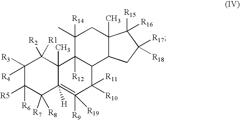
C12C3C(C)(CC([R14])(C)C1([R12])C1(C)C([R1])([R2])C([R3])([R4])C([R6])([R5])C([R7])([R8])C1([H])=C([R9])([R19])C2([R11])[R10])C([R15])([R16])C([R17])([R18])C3
